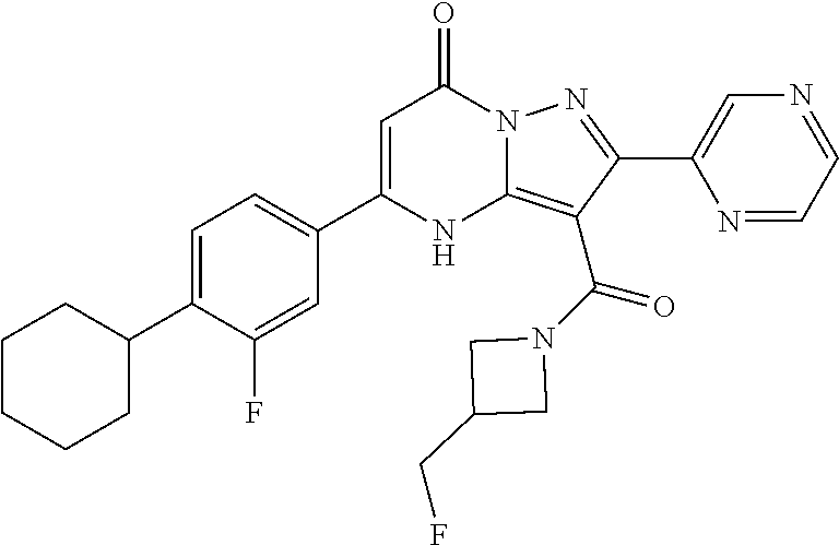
C1=C(C2=CC=C(C3CCCCC3)C(F)=C2)NC2=C(C(=O)N3CC(CF)C3)C(C3=CN=CC=N3)=NN2C1=O
